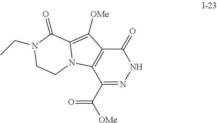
C1(C([OMe])=O)=NNC(=O)C2=C1N1C(=C2[OMe])C(=O)N(CC)CC1
